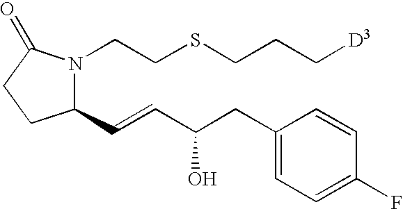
C1(C=CC(CC2=CC=C(F)C=C2)O)N(CCSCCC[D3])C(=O)CC1
